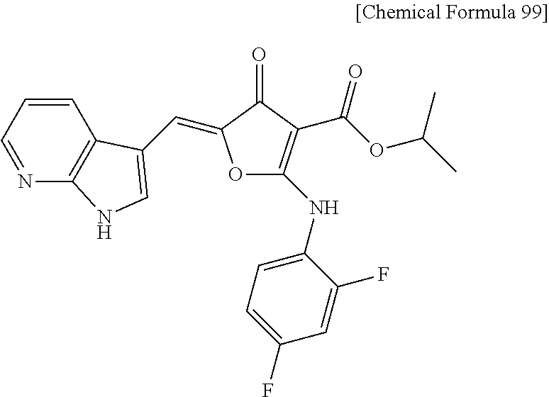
C1=CC=NC2=C1C(C=C1OC(NC3=CC=C(F)C=C3F)=C(C(OC(C)C)=O)C1=O)=CN2
